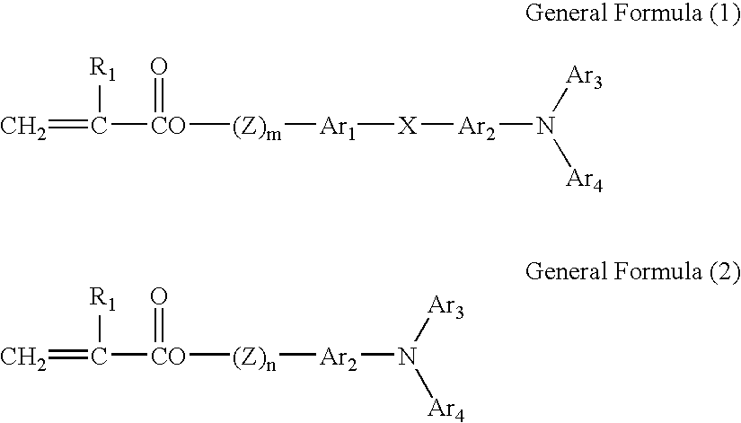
C=C([R1])[CO]([(Z)m][Ar1][X][Ar2]N([Ar3])[Ar4])=O.C=C([R1])[CO]([(Z)n][Ar2]N([Ar3])[Ar4])=O
